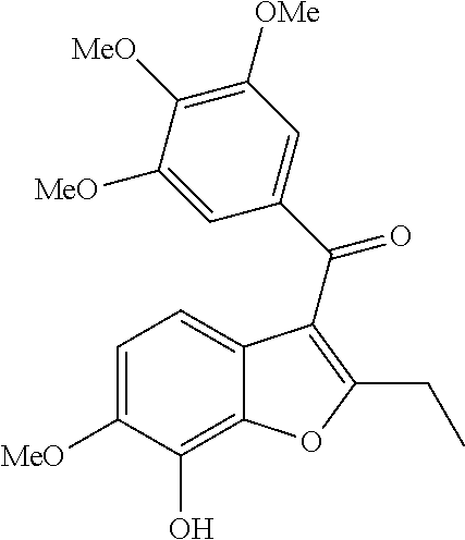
C12=C(O)C([MeO])=CC=C1C(C(C1=CC([OMe])=C([MeO])C([MeO])=C1)=O)=C(CC)O2
